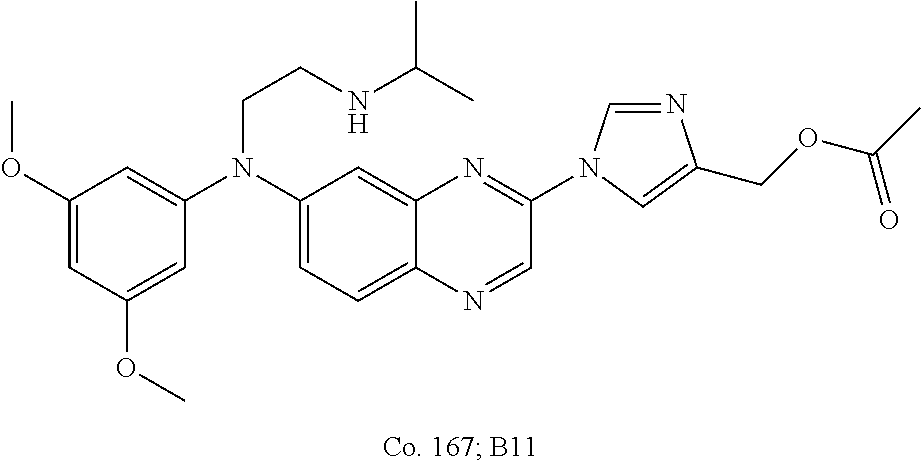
C1(OC)=CC(OC)=CC(N(C2=CC=C3C(=C2)N=C(N2C=NC(COC(C)=O)=C2)C=N3)CCNC(C)C)=C1
